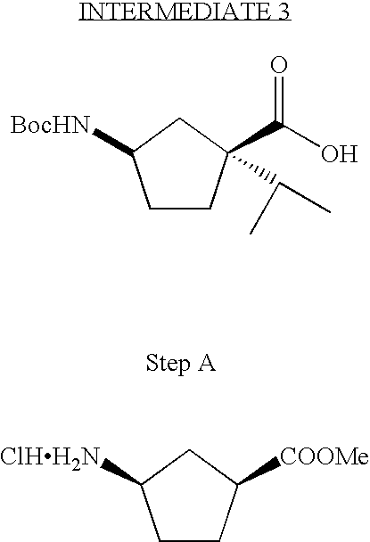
C1CC([COOMe])CC1[ClHH2N].C1CC(C(O)=O)(C(C)C)CC1[BocHN]
